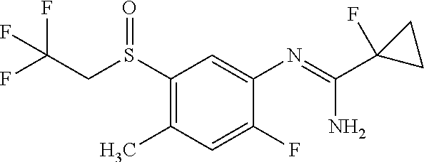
C1(S(CC(F)(F)F)=O)=C(C)C=C(F)C(N=C(C2(F)CC2)N)=C1
